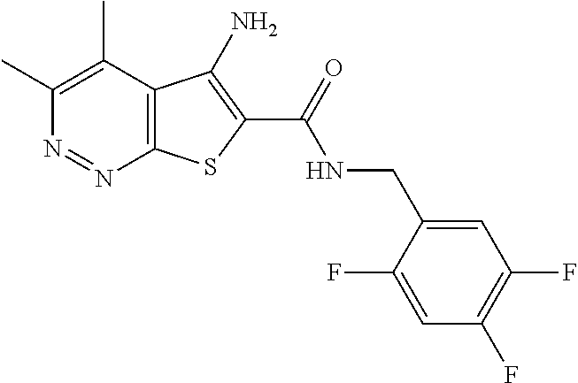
C1(C)=C(C)C2=C(N=N1)SC(C(=O)NCC1=CC(F)=C(F)C=C1F)=C2N
